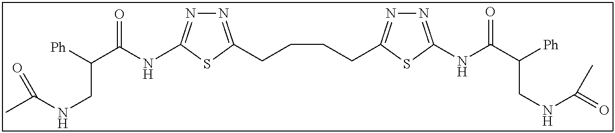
N1=C(CCCCC2=NN=C(NC(C([Ph])CNC(=O)C)=O)S2)SC(NC(C([Ph])CNC(C)=O)=O)=N1
